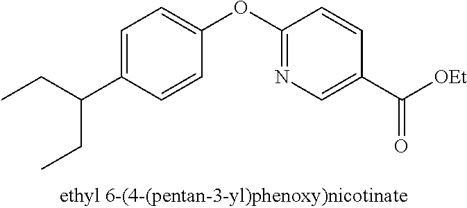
C1=C(C(CC)CC)C=CC(OC2=NC=C(C([OEt])=O)C=C2)=C1
